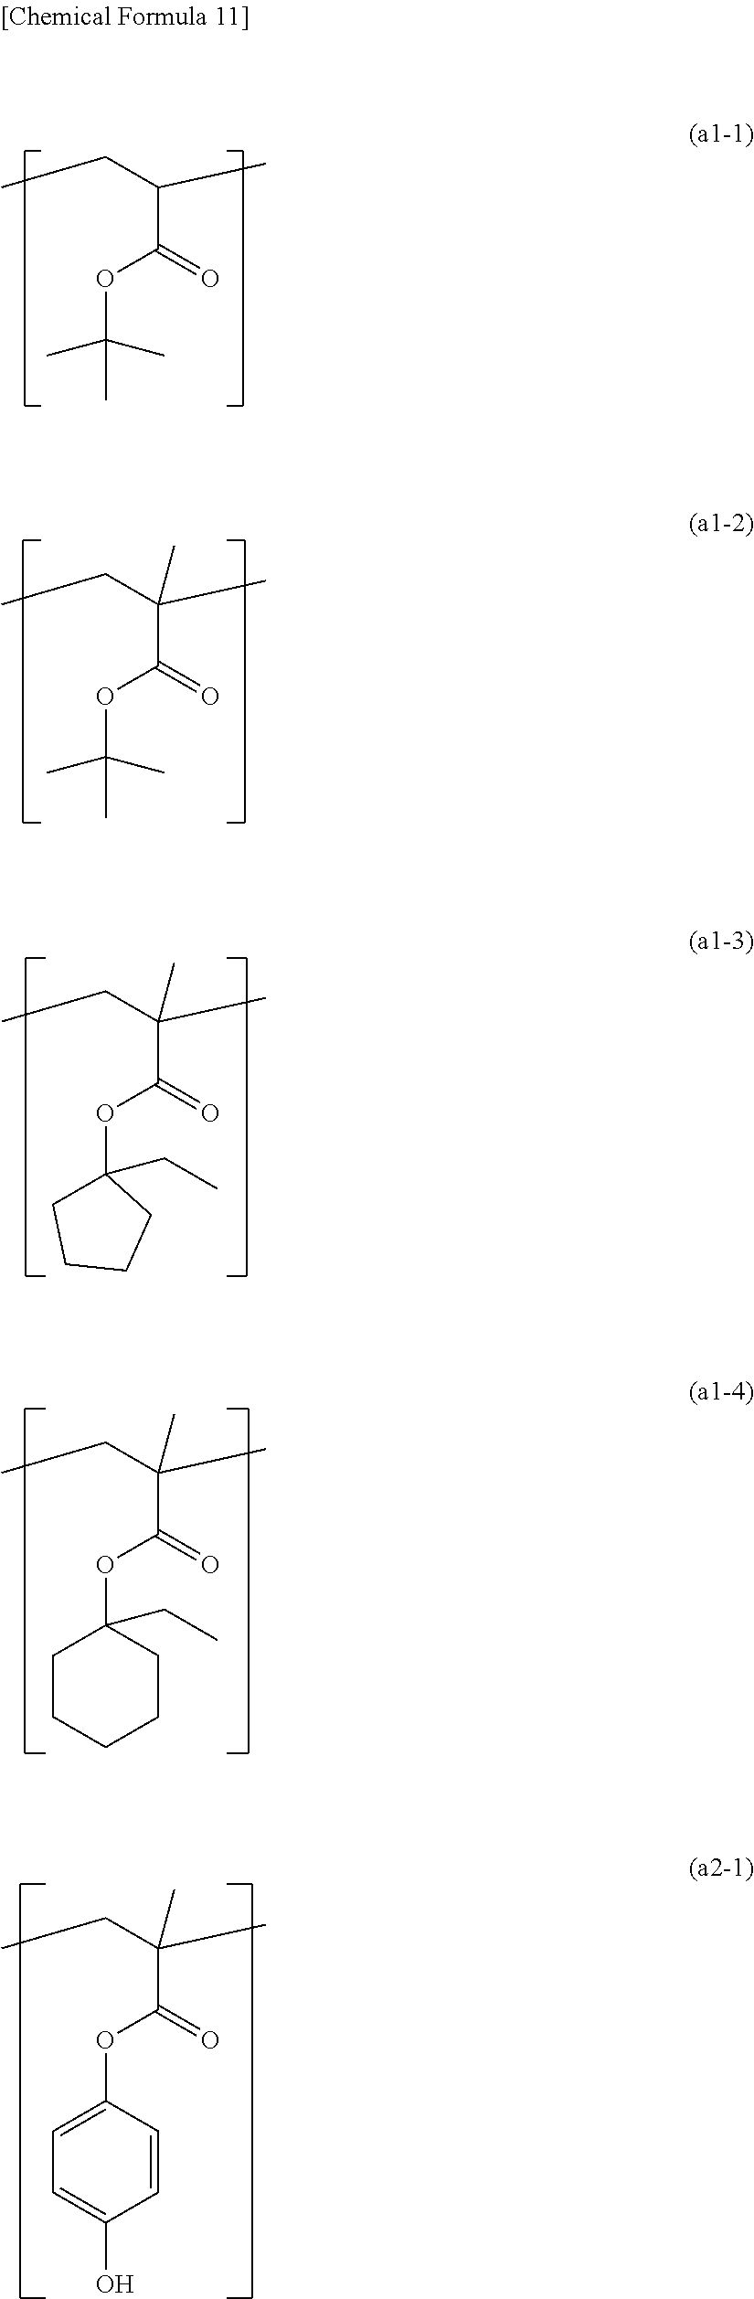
C(C(=O)OC(C)(C)C)(C)CC.C(C(=O)OC(C)(C)C)(C)(CC)C.C(C(=O)OC1(CC)CCCC1)(C)(CC)C.C(C(=O)OC1(CC)CCCCC1)(C)(CC)C.C(C(=O)OC1=CC=C(O)C=C1)(C)(CC)C
